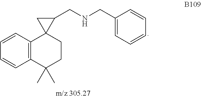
C1=C(CNCC2C3(C4=C(C=CC=C4)C(C)(C)CC3)C2)C=CC=C1
